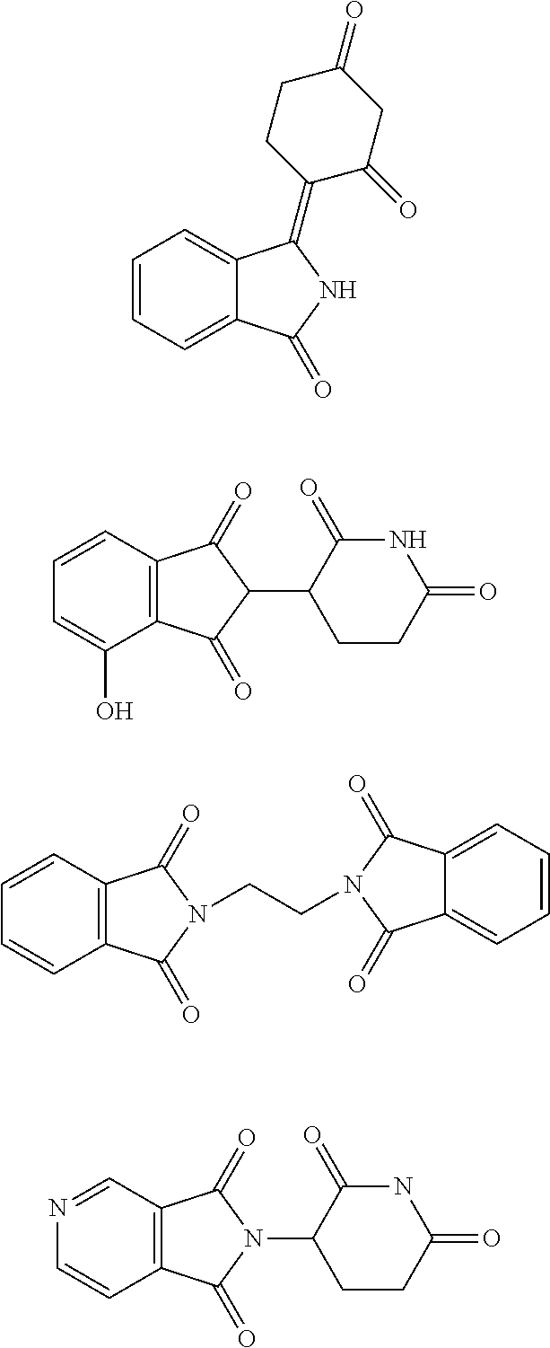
C1=CC=C2C(=C1)C(=C1C(=O)CC(=O)CC1)NC2=O.C1=CC2=C(C(O)=C1)C(=O)C(C1CCC(=O)NC1=O)C2=O.C1=CC2=C(C=C1)C(=O)N(CCN1C(=O)C3=CC=CC=C3C1=O)C2=O.N1=CC2=C(C=C1)C(=O)N(C1CCC(=O)NC1=O)C2=O
